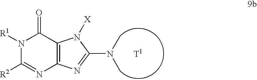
N1([R1])C([R2])=NC2=C(C1=O)N([X])C(N(C)C)=N2.[T1]
